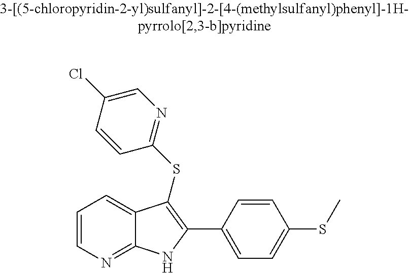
C1=CN=C2C(=C1)C(SC1=NC=C(Cl)C=C1)=C(C1=CC=C(SC)C=C1)N2
